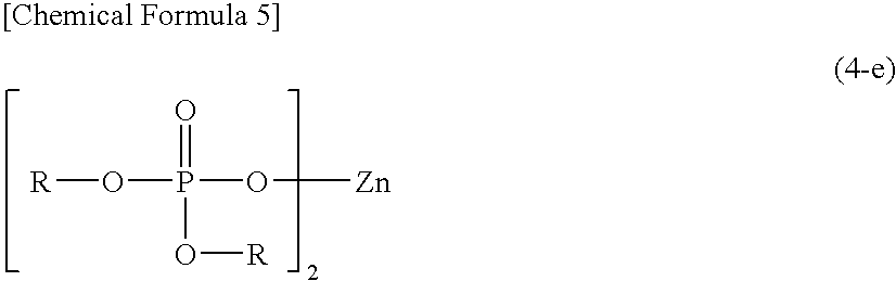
[R]OP(O[Zn])(O[R])=O.[[Chemical Formula 5]]
